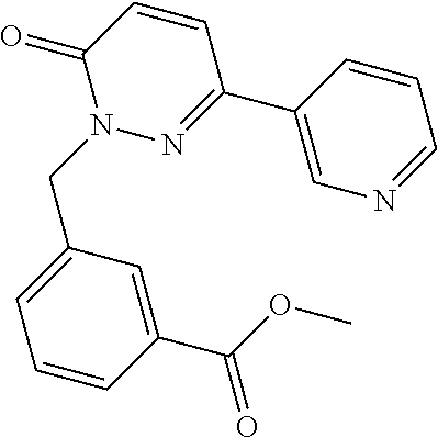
C1=CC(C2=NN(CC3=CC=CC(C(OC)=O)=C3)C(=O)C=C2)=CN=C1
